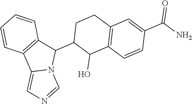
C12=C(C=CC(C(N)=O)=C1)C(O)C(C1C3=C(C4=CN=CN14)C=CC=C3)CC2
